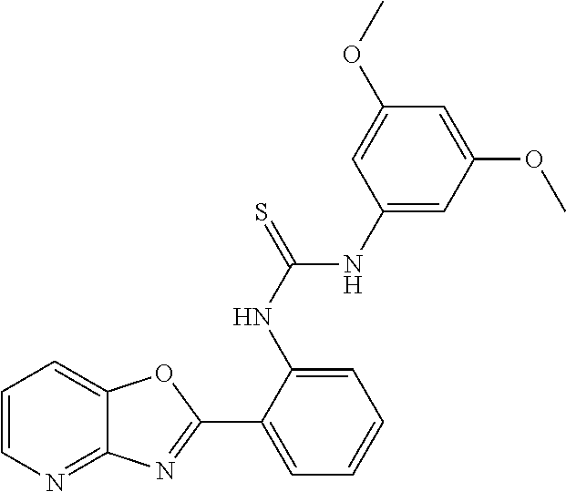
C1(NC(NC2=CC(OC)=CC(OC)=C2)=S)=CC=CC=C1C1=NC2=NC=CC=C2O1
